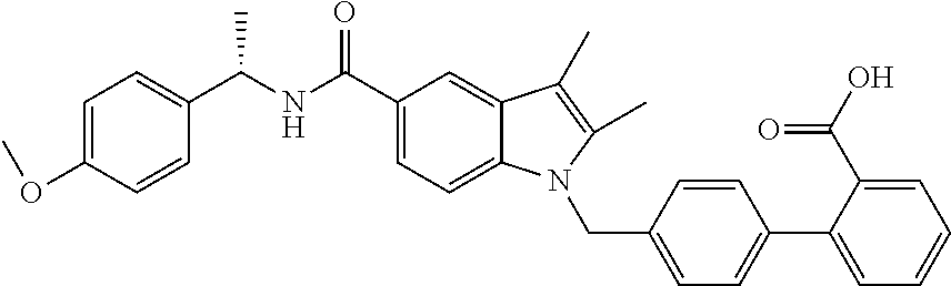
C1=C(C2=CC=C(CN3C4=CC=C(C(=O)NC(C5=CC=C(OC)C=C5)C)C=C4C(C)=C3C)C=C2)C(C(O)=O)=CC=C1
